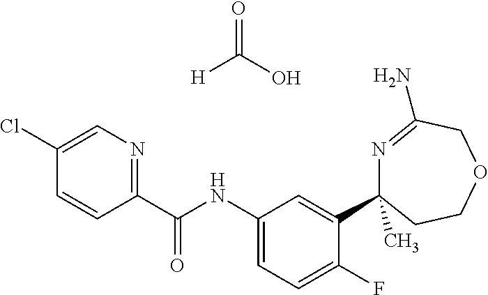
C1(C(NC2=CC=C(F)C(C3(C)N=C(N)COCC3)=C2)=O)=NC=C(Cl)C=C1.O=C(O)[H]
